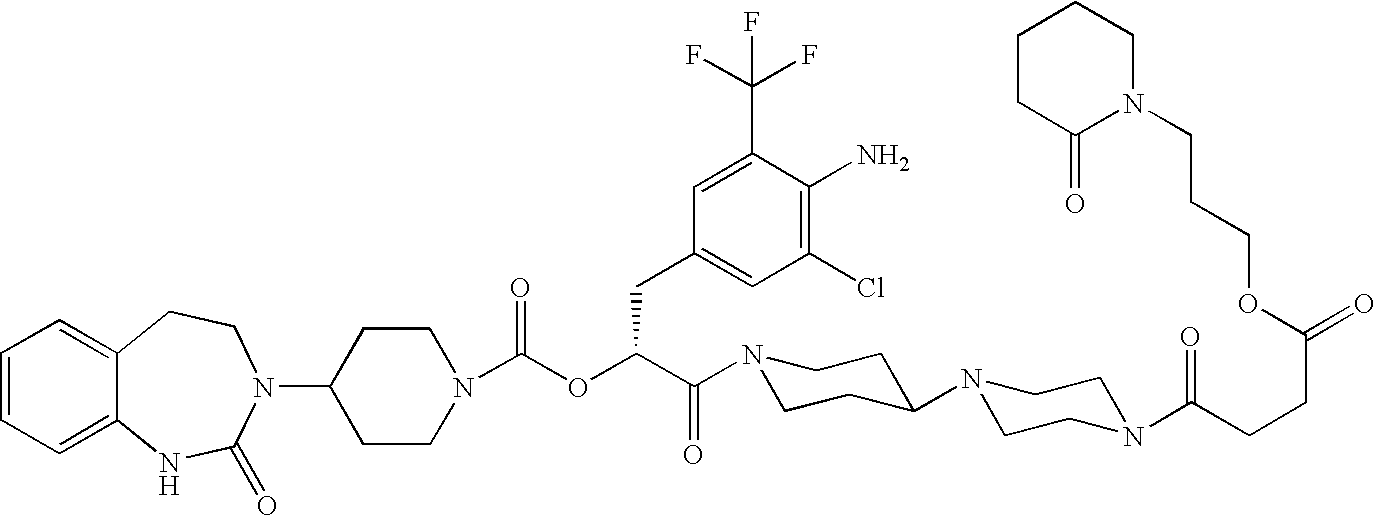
C1=CC=C2C(=C1)CCN(C1CCN(C(OC(C(N3CCC(N4CCN(C(CCC(=O)OCCCN5CCCCC5=O)=O)CC4)CC3)=O)CC3=CC(Cl)=C(N)C(C(F)(F)F)=C3)=O)CC1)C(=O)N2
